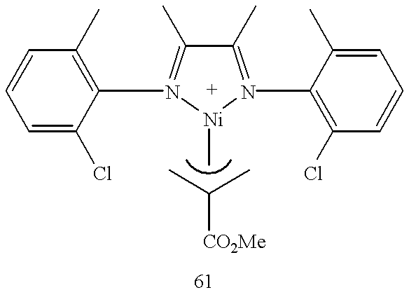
C1(C)=N(C2=C(Cl)C=CC=C2C)[Ni](C)N(C2=C(C)C=CC=C2Cl)=C1C.CC(C)[CO2Me]
